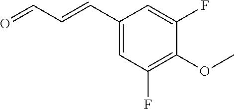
C1(C=CC=O)=CC(F)=C(OC)C(F)=C1
